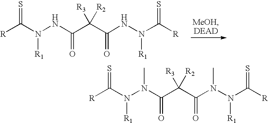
[R]C(N(NC(C(C(NN(C([R])=S)[R1])=O)([R3])[R2])=O)[R1])=S.[R]C(N(N(C(C(C(N(N(C([R])=S)[R1])C)=O)([R3])[R2])=O)C)[R1])=S
